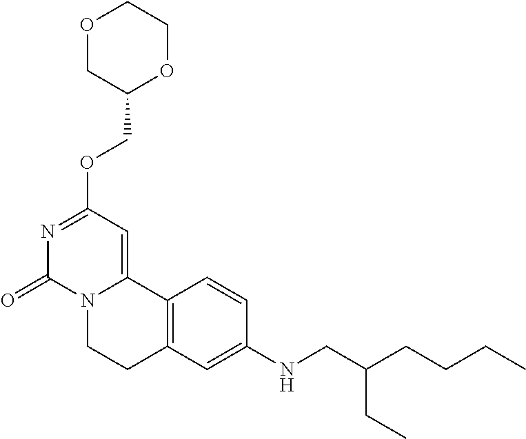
O1CC(COC2=NC(=O)N3C(=C2)C2=C(CC3)C=C(NCC(CCCC)CC)C=C2)OCC1
